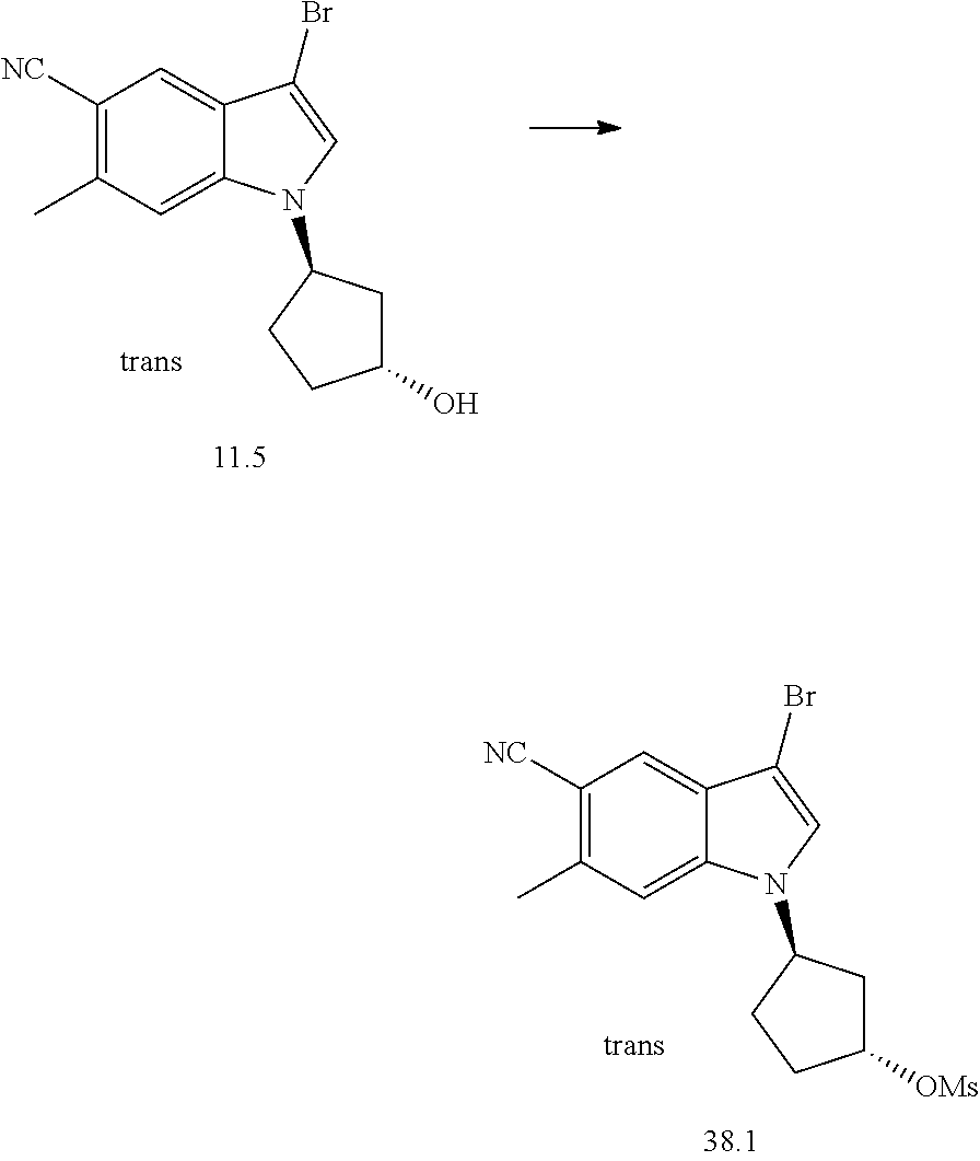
C1([NC])=C(C)C=C2C(=C1)C(Br)=CN2C1CC(O)CC1.C1([NC])=C(C)C=C2C(=C1)C(Br)=CN2C1CC([OMs])CC1
